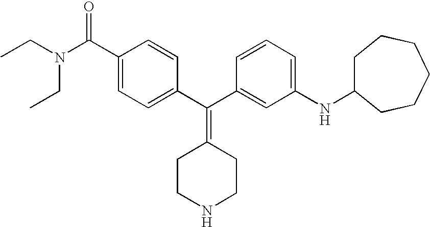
CCN(CC)C(C1=CC=C(C(C2=CC(NC3CCCCCC3)=CC=C2)=C2CCNCC2)C=C1)=O
